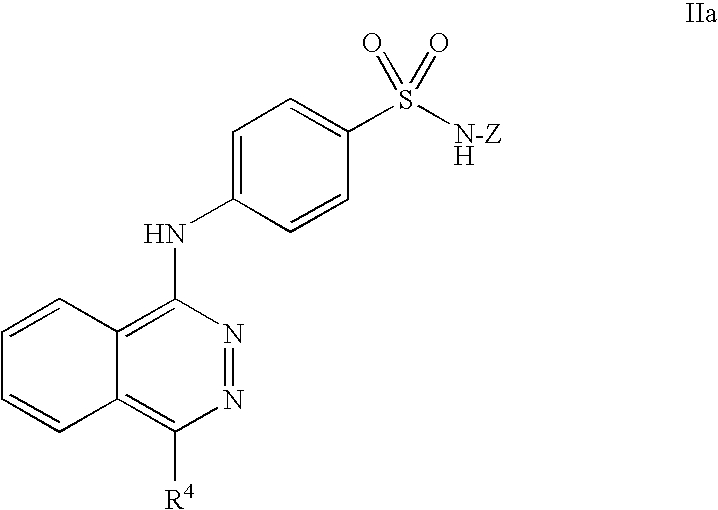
C1=C(NC2=C3C(=C([R4])N=N2)C=CC=C3)C=CC(S([N-ZH])(=O)=O)=C1
